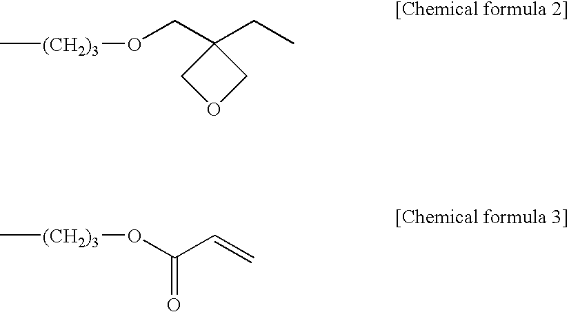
C[(CH2)3]OCC1(CC)COC1.C[(CH2)3]OC(C=C)=O
